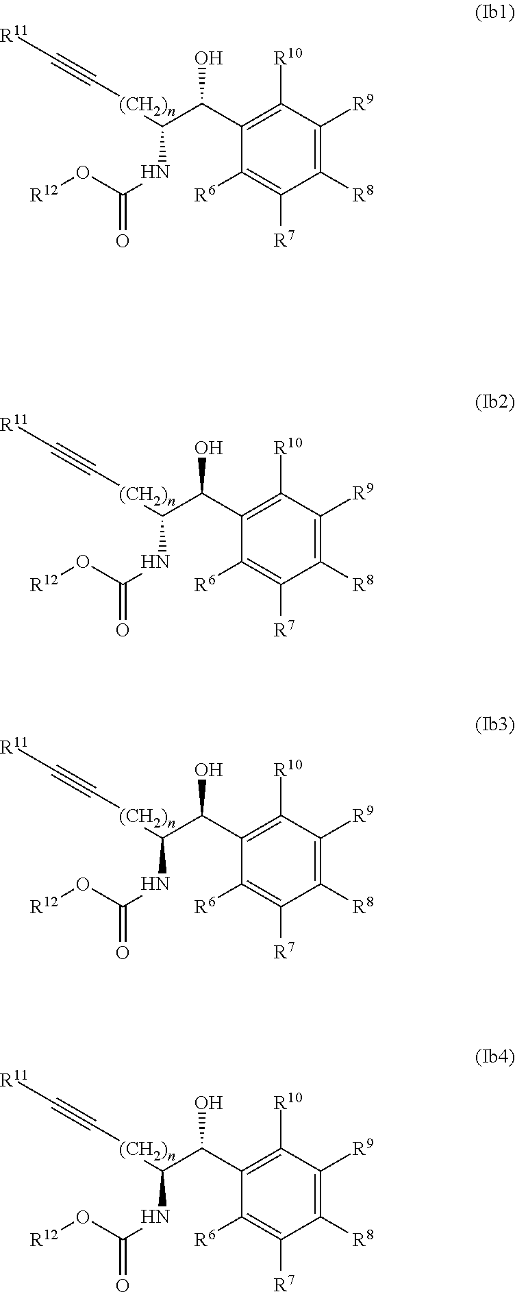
C1([R8])=C([R9])C([R10])=C(C(C([(CH2)n]C#C[R11])NC(=O)O[R12])O)C([R6])=C1[R7].C1([R8])=C([R9])C([R10])=C(C(C([(CH2)n]C#C[R11])NC(=O)O[R12])O)C([R6])=C1[R7].C1([R8])=C([R9])C([R10])=C(C(C([(CH2)n]C#C[R11])NC(=O)O[R12])O)C([R6])=C1[R7].C1([R8])=C([R9])C([R10])=C(C(C([(CH2)n]C#C[R11])NC(=O)O[R12])O)C([R6])=C1[R7]
